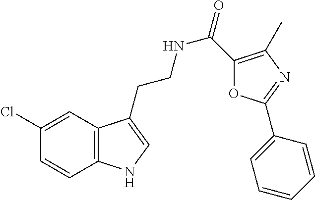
C12=C(C=C(Cl)C=C1)C(CCNC(=O)C1=C(C)N=C(C3=CC=CC=C3)O1)=CN2
